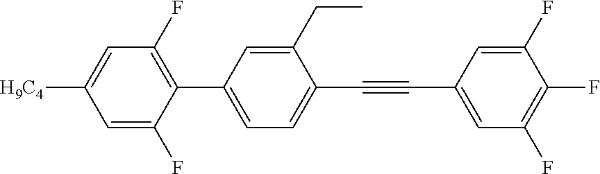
[H9C4]C1=CC(F)=C(C2=CC=C(C#CC3=CC(F)=C(F)C(F)=C3)C(CC)=C2)C(F)=C1
